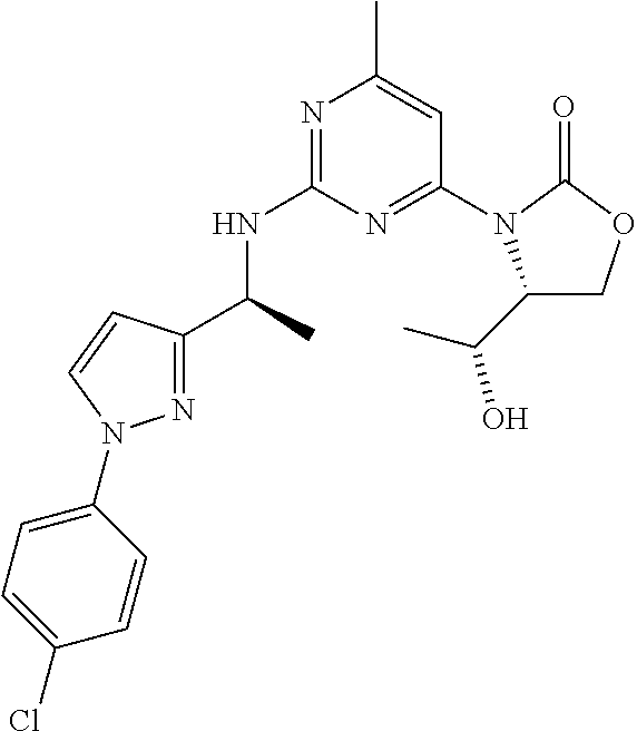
N1=C(NC(C)C2=NN(C3=CC=C(Cl)C=C3)C=C2)N=C(N2C(C(C)O)COC2=O)C=C1C
